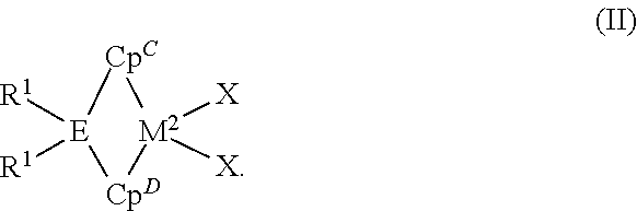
[CpC]1[M2]([X])([X])[CpD][E]1([R1])[R1]
